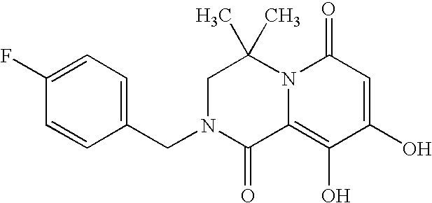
C1N(CC2=CC=C(F)C=C2)C(=O)C2=C(O)C(O)=CC(=O)N2C1(C)C
